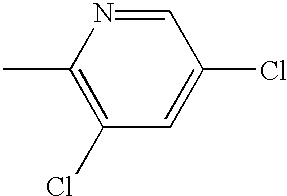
C1(Cl)=C(C)N=CC(Cl)=C1
